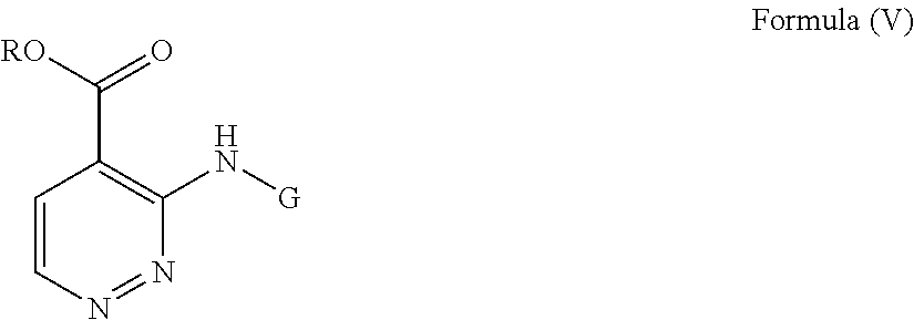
C1=CN=NC(N[G])=C1C([RO])=O
